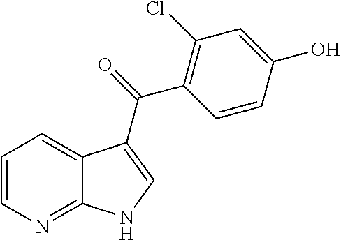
C1=CN=C2C(=C1)C(C(=O)C1=C(Cl)C=C(O)C=C1)=CN2
